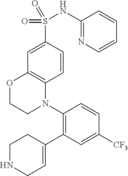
C1(NS(=O)(=O)C2=CC3=C(C=C2)N(C2=C(C4=CCNCC4)C=C([CF3])C=C2)CCO3)=NC=CC=C1
